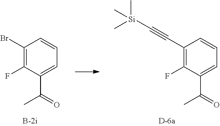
C1(Br)=C(F)C(C(=O)C)=CC=C1.C1(C#C[Si](C)(C)C)=C(F)C(C(=O)C)=CC=C1
